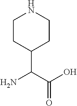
C1CC(C(C(O)=O)N)CCN1
